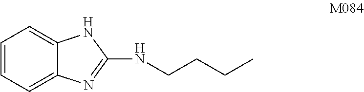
C1=CC=C2C(=C1)NC(NCCCC)=N2
